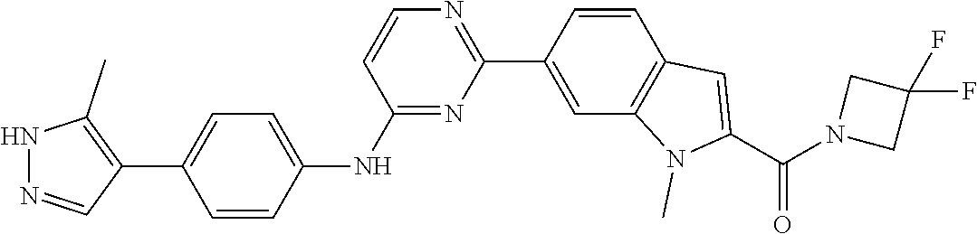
N1=C(NC2=CC=C(C3=C(C)NN=C3)C=C2)C=CN=C1C1=CC2=C(C=C1)C=C(C(=O)N1CC(F)(F)C1)N2C
